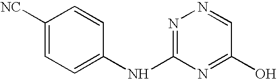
C1([NC])=CC=C(NC2=NN=CC(O)=N2)C=C1
